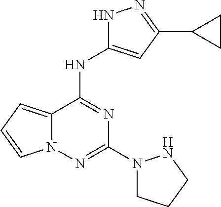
C12=CC=CN1N=C(N1CCCN1)N=C2NC1=CC(C2CC2)=NN1
